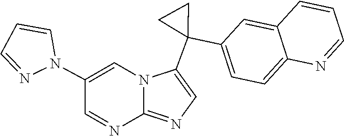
C12=NC=C(C3(C4=CC=C5C(=C4)C=CC=N5)CC3)N1C=C(N1C=CC=N1)C=N2
